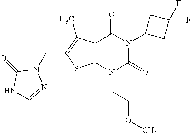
C12=C(N(CCOC)C(=O)N(C3CC(F)(F)C3)C1=O)SC(CN1C(=O)NC=N1)=C2C
